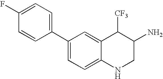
C1(C2=CC=C(F)C=C2)=CC=C2C(=C1)C([CF3])C(N)CN2
